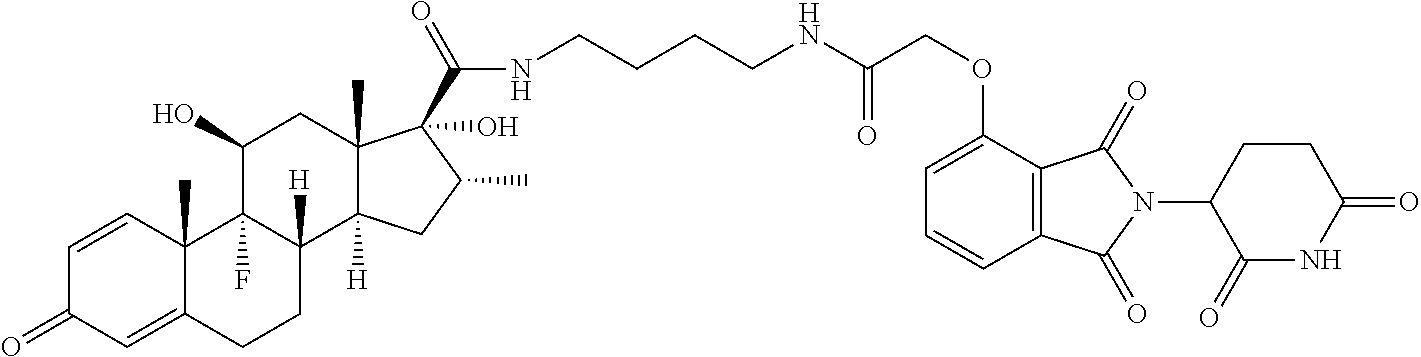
N(C(COC1=CC=CC2=C1C(=O)N(C1CCC(=O)NC1=O)C2=O)=O)CCCCNC(C1(O)C2(C)C([H])(C3([H])C(F)(C(O)C2)C2(C)C(=CC(=O)C=C2)CC3)CC1C)=O
